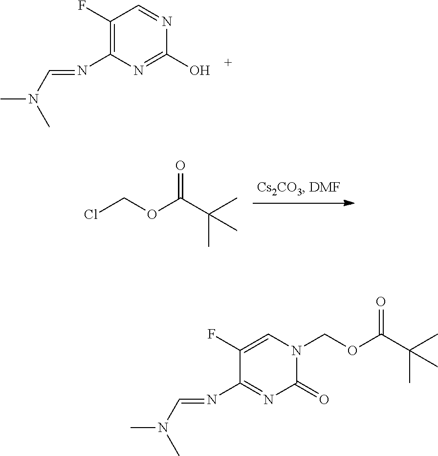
C1(F)=C(N=CN(C)C)N=C(O)N=C1.ClCOC(C(C)(C)C)=O.C1(=O)N(COC(C(C)(C)C)=O)C=C(F)C(N=CN(C)C)=N1
